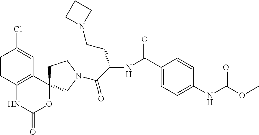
C1=CC2=C(C=C1Cl)C1(OC(=O)N2)CCN(C(=O)C(NC(C2=CC=C(NC(OC)=O)C=C2)=O)CCN2CCC2)C1
